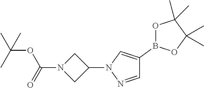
C(OC(N1CC(N2C=C(B3OC(C)(C)C(C)(C)O3)C=N2)C1)=O)(C)(C)C
